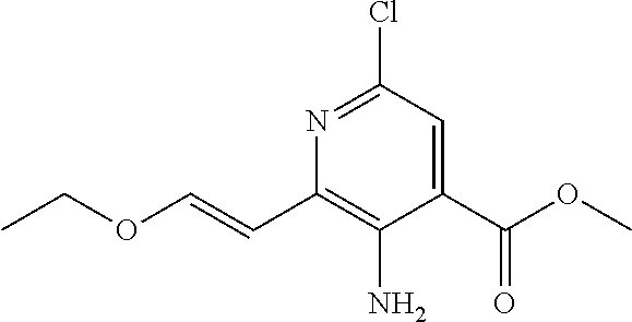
N1=C(Cl)C=C(C(OC)=O)C(N)=C1C=COCC
